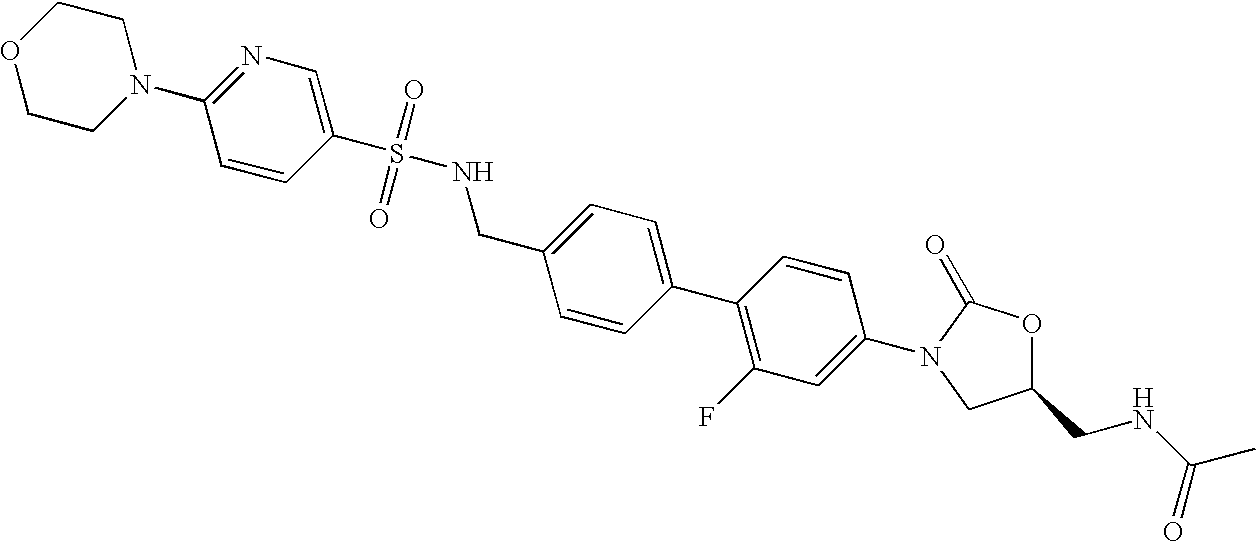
S(=O)(=O)(NCC1=CC=C(C2=C(F)C=C(N3CC(CNC(C)=O)OC3=O)C=C2)C=C1)C1=CN=C(N2CCOCC2)C=C1
